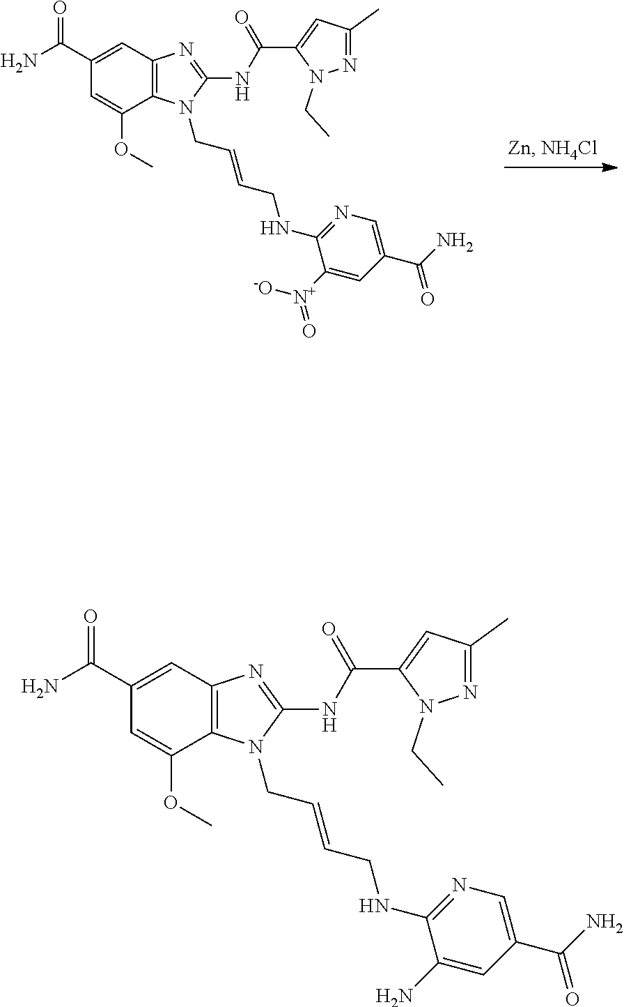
C1(C(N)=O)=CC2=C(C(OC)=C1)N(CC=CCNC1=NC=C(C(N)=O)C=C1N)C(NC(C1=CC(C)=NN1CC)=O)=N2.C1(C(N)=O)=CC2=C(C(OC)=C1)N(CC=CCNC1=NC=C(C(N)=O)C=C1[N+]([-O])=O)C(NC(C1=CC(C)=NN1CC)=O)=N2
